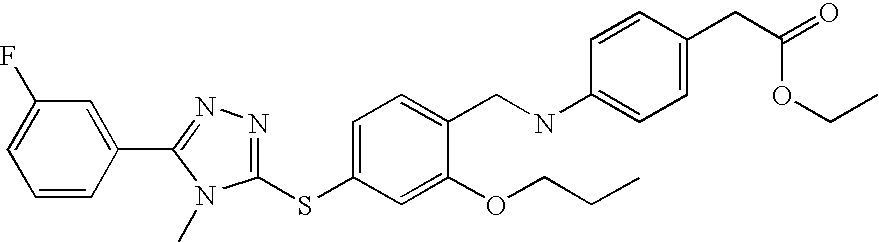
C1=CC(C2=NN=C(SC3=CC=C(CNC4=CC=C(CC(OCC)=O)C=C4)C(OCCC)=C3)N2C)=CC(F)=C1
